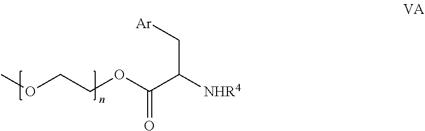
COCCOC(C([NHR4])C[Ar])=O
